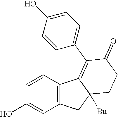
C1=CC(O)=CC2=C1C1=C(C3=CC=C(O)C=C3)C(=O)CCC1([Bu])C2
